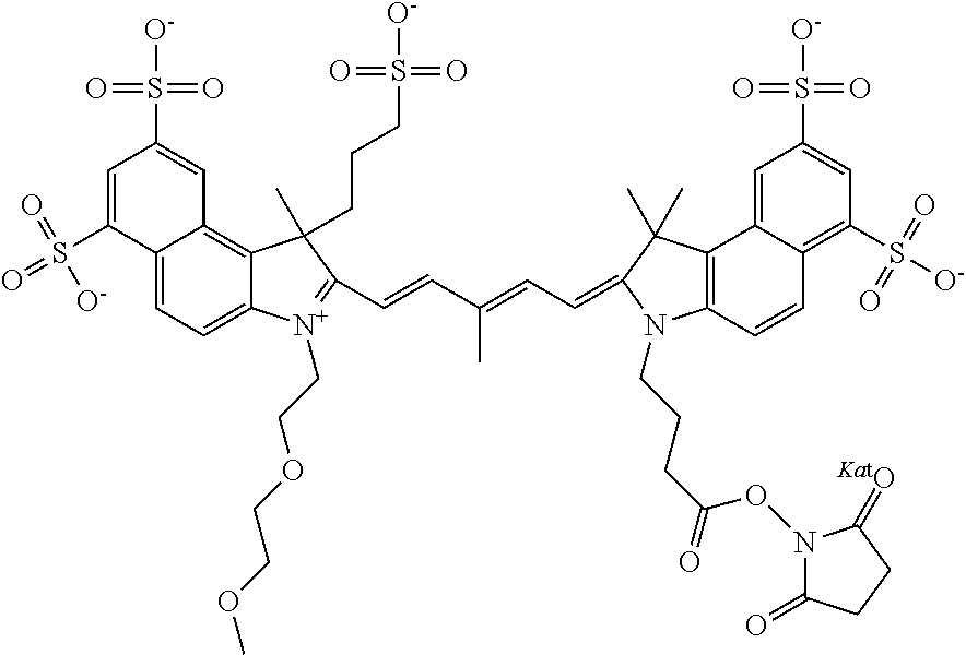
C12=CC=C3C(=C1C=C(S([O-])(=O)=O)C=C2S(=O)(=O)[O-])C(C)(CCCS([O-])(=O)=O)C(C=CC(=CC=C1N(CCCC(=O)ON2C(=O)CCC2=[KatO])C2=C(C4=CC(S([O-])(=O)=O)=CC(S(=O)(=O)[O-])=C4C=C2)C1(C)C)C)=[N+]3CCOCCOC
